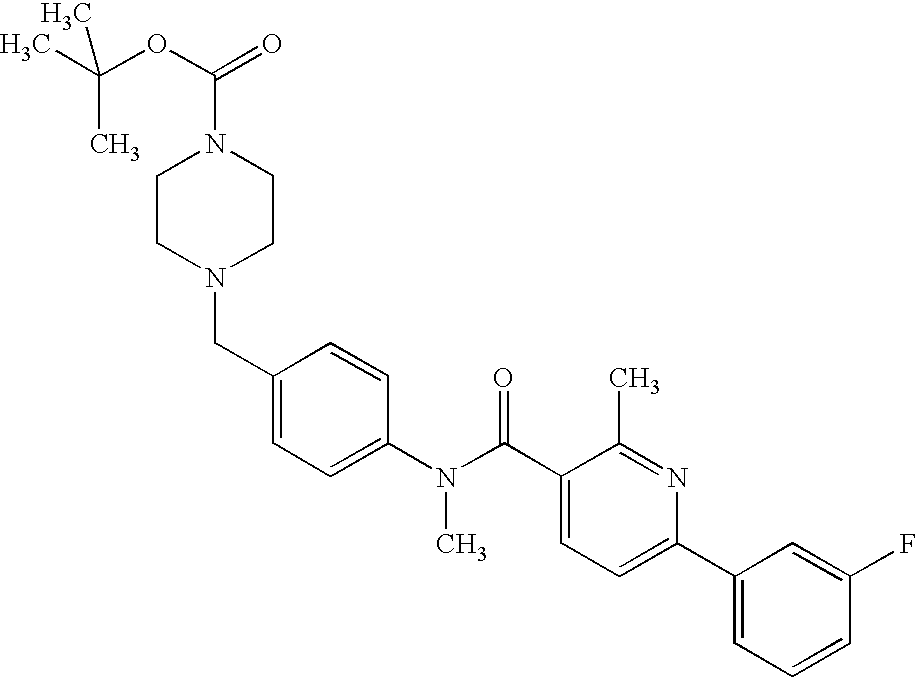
CC(OC(=O)N1CCN(CC2=CC=C(N(C(C3=CC=C(C4=CC=CC(F)=C4)N=C3C)=O)C)C=C2)CC1)(C)C
